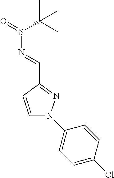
C1=CC(C=NS(C(C)(C)C)=O)=NN1C1=CC=C(Cl)C=C1
